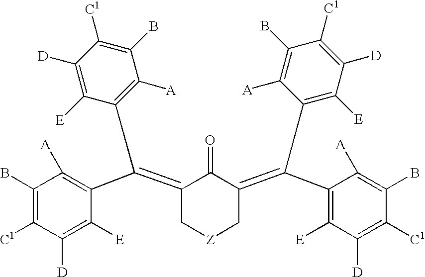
C(C1=C([E])C([D])=C([C1])C(B)=C1[A])(C1=C([E])C([D])=C([C1])C(B)=C1[A])=C1C[Z]CC(=C(C2=C([A])C(B)=C([C1])C([D])=C2[E])C2=C([A])C(B)=C([C1])C([D])=C2[E])C1=O
